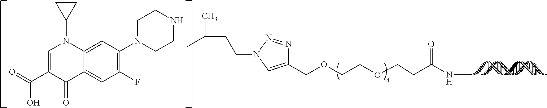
C1(COCCOCCC(NC)=O)=CN(CCC(C)C)N=N1.C1N(C2=C(F)C=C3C(=C2)N(C2CC2)C=C(C(=O)O)C3=O)CCNC1
